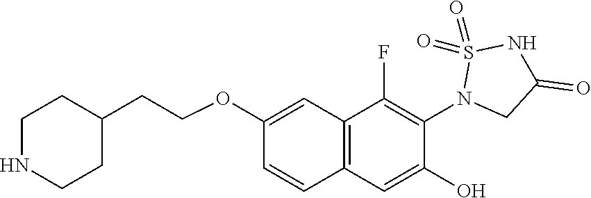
C12=C(C=C(O)C(N3CC(=O)NS3(=O)=O)=C1F)C=CC(OCCC1CCNCC1)=C2
